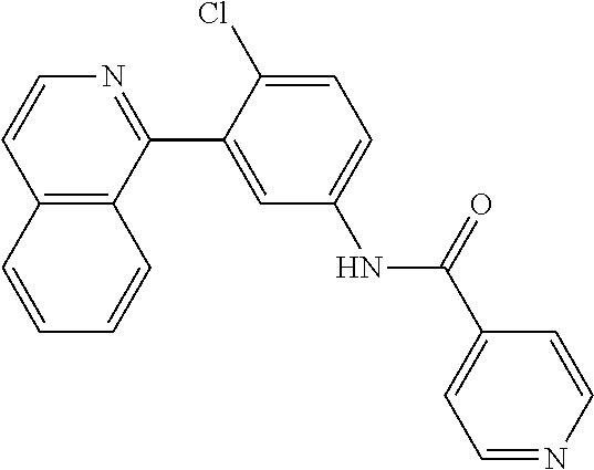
C12=C(C(C3=CC(NC(C4=CC=NC=C4)=O)=CC=C3Cl)=NC=C1)C=CC=C2
